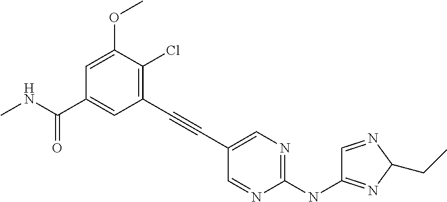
C1=C(OC)C(Cl)=C(C#CC2=CN=C(NC3=NC(CC)N=C3)N=C2)C=C1C(NC)=O
